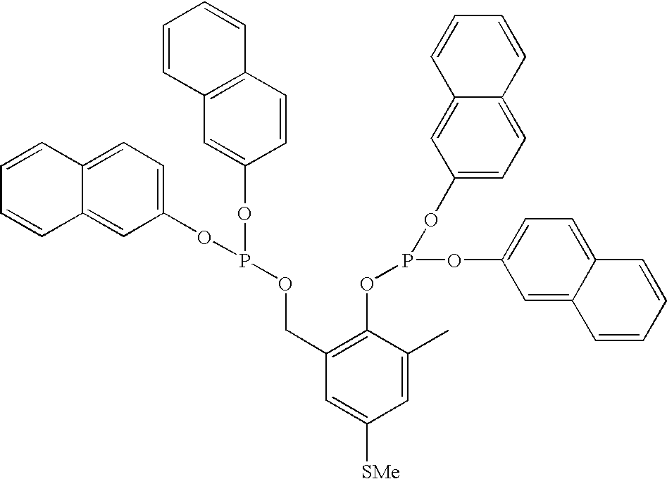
C12=CC=C(OP(OC3=CC4=C(C=C3)C=CC=C4)OCC3=C(OP(OC4=CC=C5C(=C4)C=CC=C5)OC4=CC=C5C(=C4)C=CC=C5)C(C)=CC([SMe])=C3)C=C1C=CC=C2
